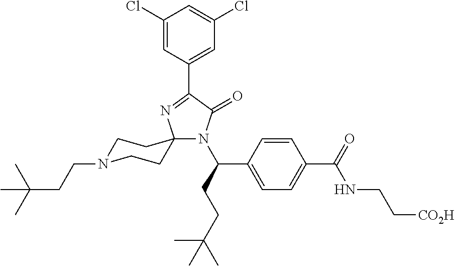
N1(C(CCC(C)(C)C)C2=CC=C(C(=O)NCC[CO2H])C=C2)C(=O)C(C2=CC(Cl)=CC(Cl)=C2)=NC12CCN(CCC(C)(C)C)CC2
